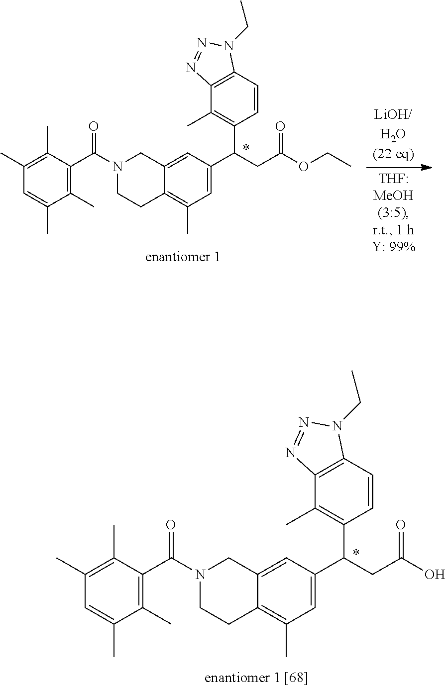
N1(C(C2=C(C)C(C)=CC(C)=C2C)=O)CCC2=C(C)C=C(C(CC(O)=O)C3=C(C)C4=C(C=C3)N(CC)N=N4)C=C2C1.N1(C(C2=C(C)C(C)=CC(C)=C2C)=O)CCC2=C(C)C=C(C(CC(OCC)=O)C3=C(C)C4=C(C=C3)N(CC)N=N4)C=C2C1
